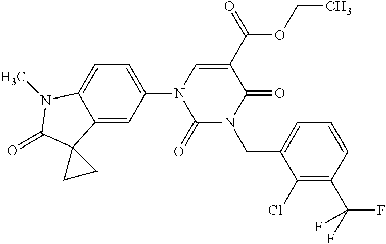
C1(=O)N(CC2=CC=CC(C(F)(F)F)=C2Cl)C(=O)C(C(OCC)=O)=CN1C1=CC=C2C(=C1)C1(C(=O)N2C)CC1
